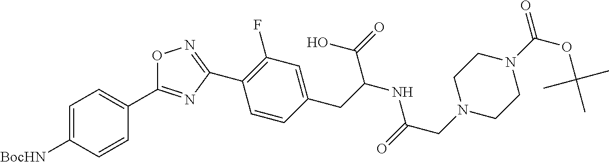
O1C(C2=CC=C([BocHN])C=C2)=NC(C2=C(F)C=C(CC(C(=O)O)NC(CN3CCN(C(=O)OC(C)(C)C)CC3)=O)C=C2)=N1
